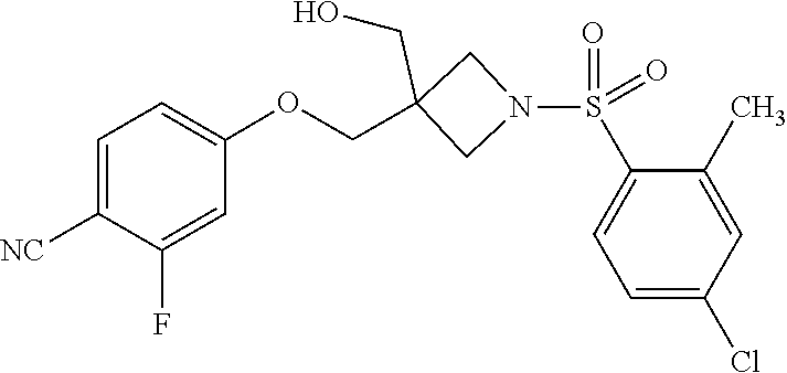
O=S(=O)(C1=CC=C(Cl)C=C1C)N1CC(COC2=CC=C([NC])C(F)=C2)(CO)C1
